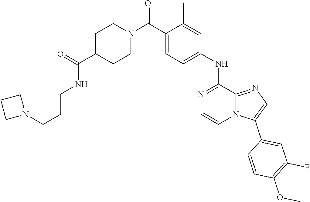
C1(C(N2CCC(C(=O)NCCCN3CCC3)CC2)=O)=CC=C(NC2=NC=CN3C2=NC=C3C2=CC(F)=C(OC)C=C2)C=C1C
